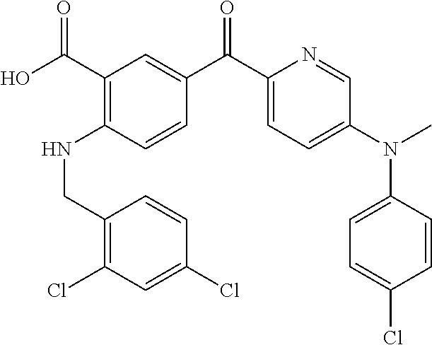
C1(C(O)=O)=C(NCC2=C(Cl)C=C(Cl)C=C2)C=CC(C(C2=CC=C(N(C3=CC=C(Cl)C=C3)C)C=N2)=O)=C1
